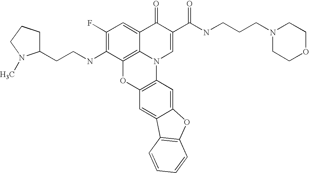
C1(F)=C(NCCC2CCCN2C)C2=C3C(=C1)C(=O)C(C(NCCCN1CCOCC1)=O)=CN3C1=C(O2)C=C2C(=C1)OC1=C2C=CC=C1
